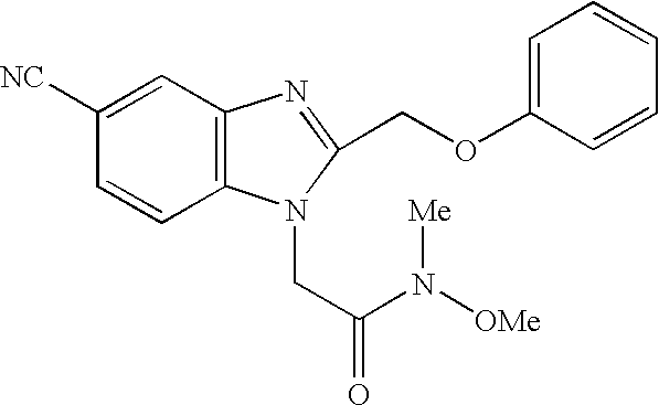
C1=CC2=C(C=C1[NC])N=C(COC1=CC=CC=C1)N2CC(N([OMe])[Me])=O
